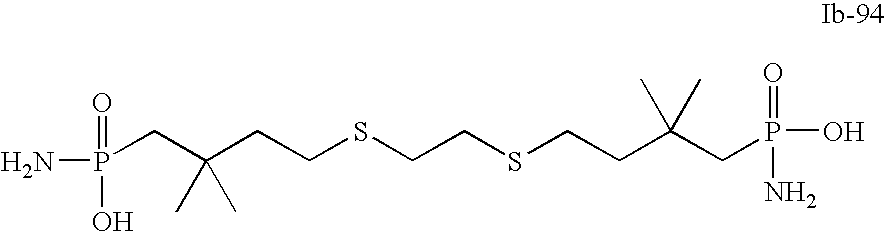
NP(=O)(O)CC(CCSCCSCCC(CP(=O)(N)O)(C)C)(C)C
